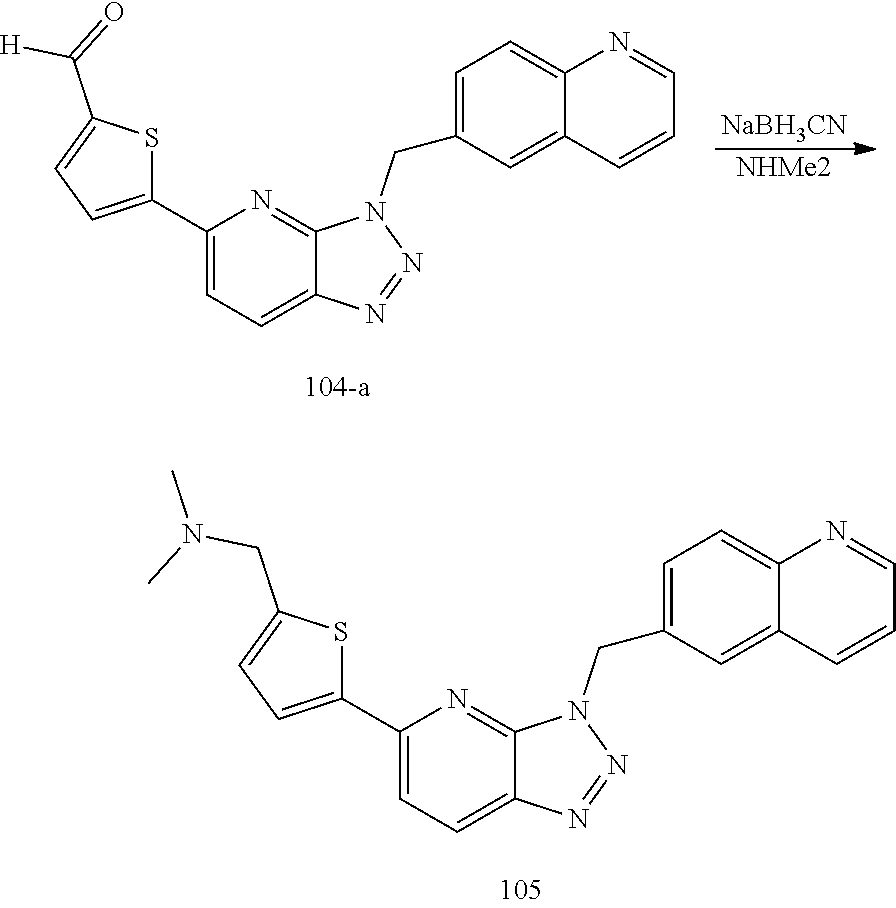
C1(C2=CC=C(CN(C)C)S2)=CC=C2C(=N1)N(CC1=CC=C3C(=C1)C=CC=N3)N=N2.C1(C2=CC=C(C(=O)[H])S2)=CC=C2C(=N1)N(CC1=CC=C3C(=C1)C=CC=N3)N=N2.[NaBH3CN].[NHMe2]
